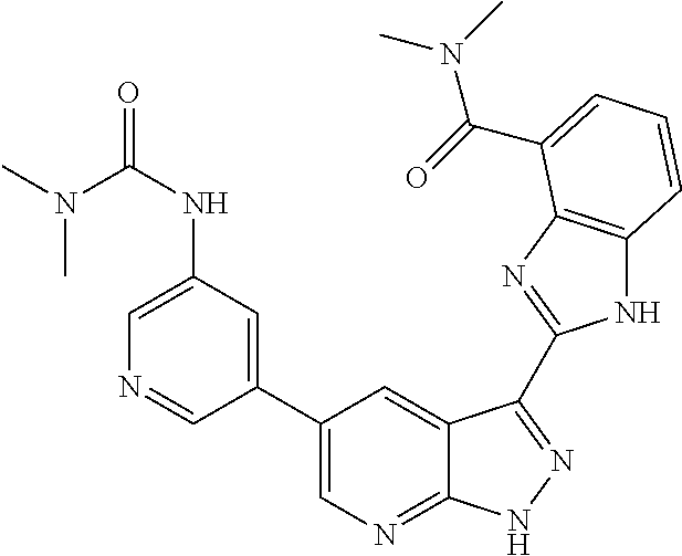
C1(C2=CN=C3C(=C2)C(C2=NC4=C(N2)C=CC=C4C(=O)N(C)C)=NN3)=CC(NC(=O)N(C)C)=CN=C1
